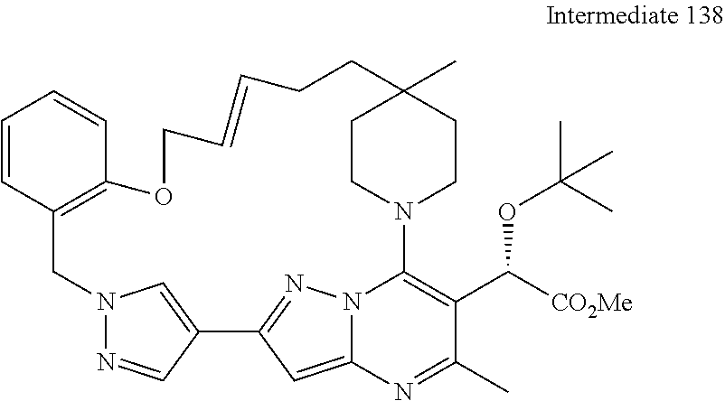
C1=CC2=C(C=C1)OCC=CCCC1(C)CCN(C3=C(C([CO2Me])OC(C)(C)C)C(C)=NC4=CC(=NN43)C3=CN(C2)N=C3)CC1
